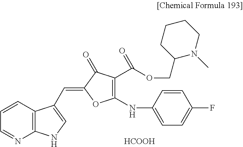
C1=CC2=C(N=C1)NC=C2C=C1OC(NC2=CC=C(F)C=C2)=C(C(=O)OCC2N(C)CCCC2)C1=O.[HCOOH]
